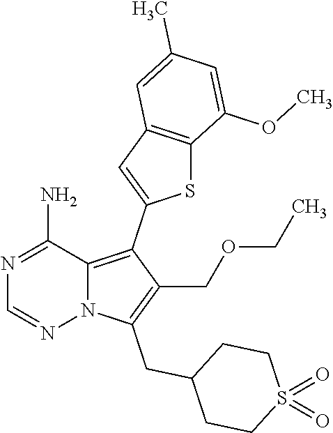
N1=C(N)C2=C(C3=CC4=C(S3)C(OC)=CC(C)=C4)C(COCC)=C(CC3CCS(=O)(=O)CC3)N2N=C1
